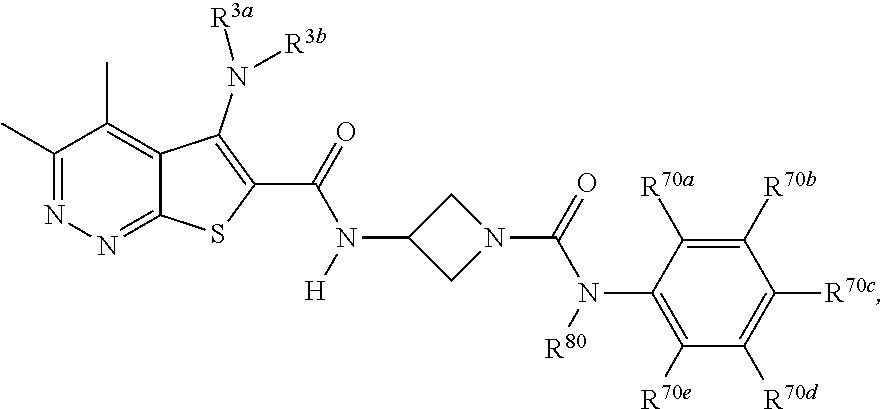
C1(C)=NN=C2C(=C1C)C(N([R3a])[R3b])=C(C(=O)N(C1CN(C(=O)N(C3=C([R70e])C([R70d])=C([R70c])C([R70b])=C3[R70a])[R80])C1)[H])S2
